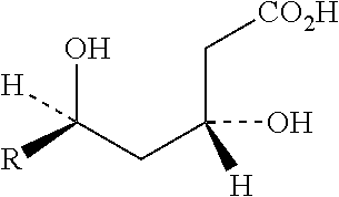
C(C(C[CO2H])(O)[H])C(O)([H])[R]
